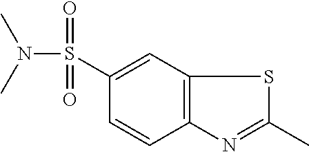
C12=C(C=C(S(N(C)C)(=O)=O)C=C1)SC(C)=N2
